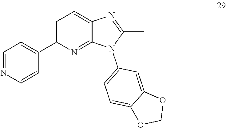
C1(C2=CC=C3C(=N2)N(C2=CC=C4C(=C2)OCO4)C(C)=N3)=CC=NC=C1
